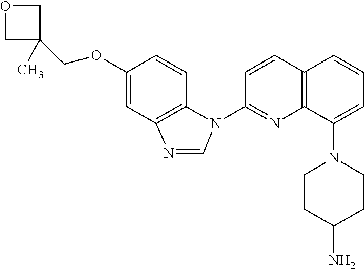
O1CC(C)(COC2=CC3=C(C=C2)N(C2=NC4=C(C=C2)C=CC=C4N2CCC(N)CC2)C=N3)C1
